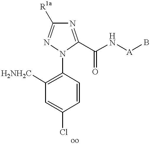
C1([H2NH2C])=C(N2C(C(N[A]B)=O)=NC([R1a])=N2)C=CC(Cl)=C1
